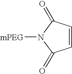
C1=CC(=O)N([mPEG])C1=O
